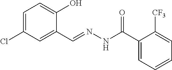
C1=C(Cl)C=C(C=NNC(C2=CC=CC=C2[CF3])=O)C(O)=C1
